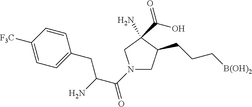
N1(C(=O)C(CC2=CC=C([F3C])C=C2)N)CC(CCC[B(OH)2])C(N)(C(O)=O)C1
